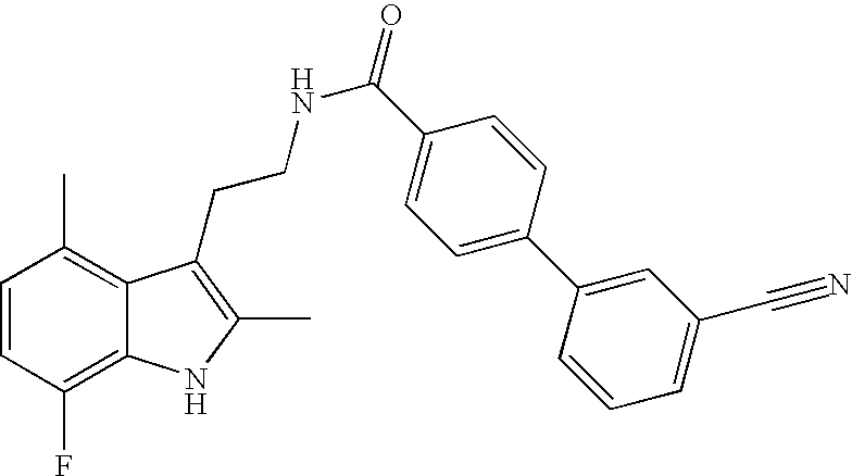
C1=CC(F)=C2C(=C1C)C(CCNC(=O)C1=CC=C(C3=CC(C#N)=CC=C3)C=C1)=C(C)N2
